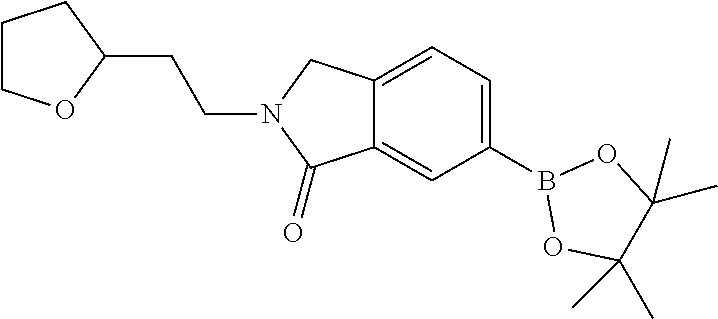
C12=CC(B3OC(C)(C)C(C)(C)O3)=CC=C1CN(CCC1CCCO1)C2=O
